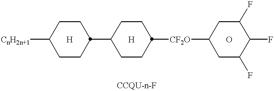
[CnH2n+1]C1CCC(C2CCC([CF2O]C3CC(F)C(F)C(F)C3)CC2)CC1.[H].O.[H]
